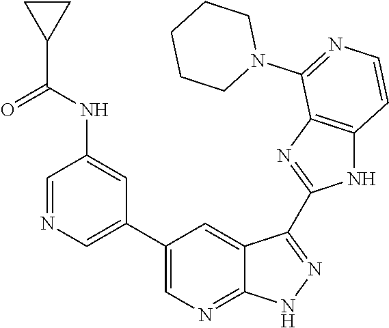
C1=NC=C(C2=CN=C3C(=C2)C(C2=NC4=C(N2)C=CN=C4N2CCCCC2)=NN3)C=C1NC(C1CC1)=O
